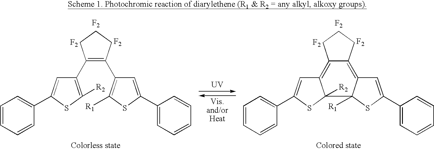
C1(C2=C([R2])SC(C3=CC=CC=C3)=C2)=C(C2=C([R1])SC(C3=CC=CC=C3)=C2)CCC1.[F2].[F2].[F2].C12=C3C=C(C4=CC=CC=C4)SC3([R2])C3([R1])C(=C1CCC2)C=C(C1=CC=CC=C1)S3.[F2].[F2].[F2].[UV]
